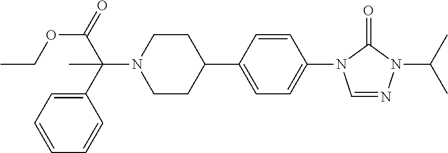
O(C(C(N1CCC(C2=CC=C(N3C=NN(C(C)C)C3=O)C=C2)CC1)(C1=CC=CC=C1)C)=O)CC
